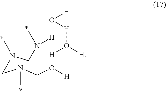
N1(C)CN(C)[H]O([H])[H]O([H])[H]O([H])CN(C)C1
